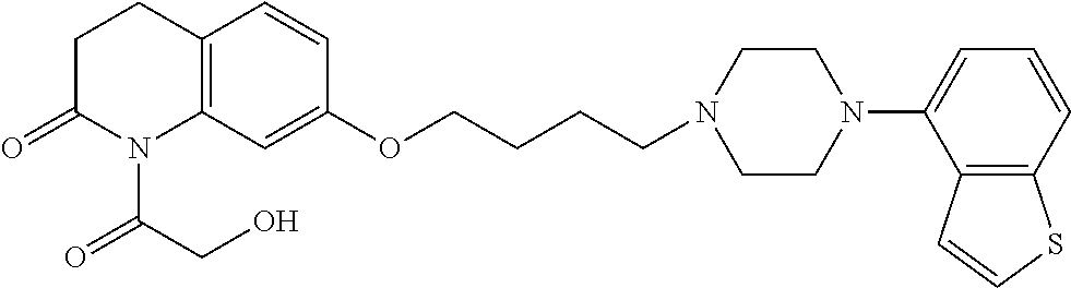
C12=C(C=C(OCCCCN3CCN(C4=CC=CC5=C4C=CS5)CC3)C=C1)N(C(CO)=O)C(=O)CC2
